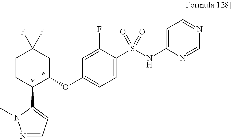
C1(S(NC2=CC=NC=N2)(=O)=O)=CC=C(OC2CC(F)(F)CCC2C2=CC=NN2C)C=C1F
